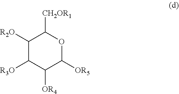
C1([R2O])C([R3O])C([OR4])C([OR5])OC1[CH2OR1]
